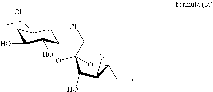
C1(Cl)C(O)C(O)C(OC2(CCl)C(O)C(O)C(CCl)O2)OC1CC
